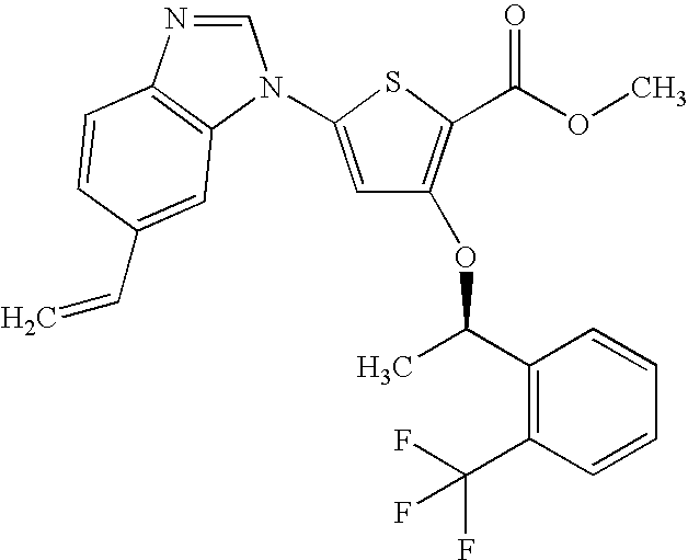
C1=C(N2C=NC3=C2C=C(C=C)C=C3)SC(C(=O)OC)=C1OC(C)C1=C(C(F)(F)F)C=CC=C1
